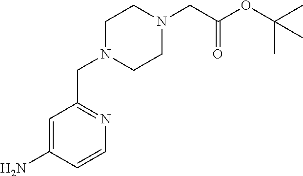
C1=C(N)C=CN=C1CN1CCN(CC(OC(C)(C)C)=O)CC1
